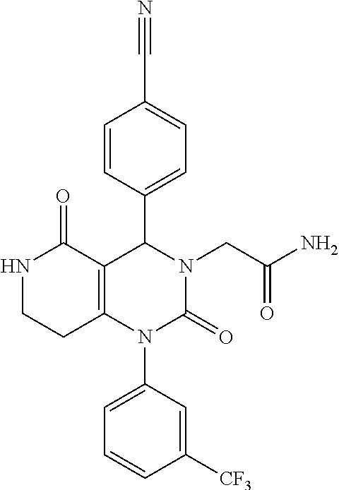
N1CCC2=C(C1=O)C(C1=CC=C(C#N)C=C1)N(CC(N)=O)C(=O)N2C1=CC=CC([CF3])=C1
